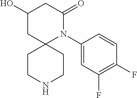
C1CNCCC12CC(O)CC(=O)N2C1=CC(F)=C(F)C=C1
